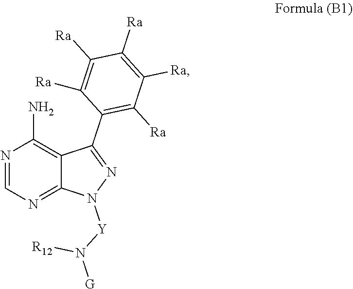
C12=NC=NC(N)=C1C(C1=C([Ra])C([Ra])=C([Ra])C([Ra])=C1[Ra])=NN2[Y]N([G])[R12]
